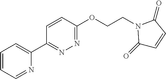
C1=CC=NC(C2=NN=C(OCCN3C(=O)C=CC3=O)C=C2)=C1
